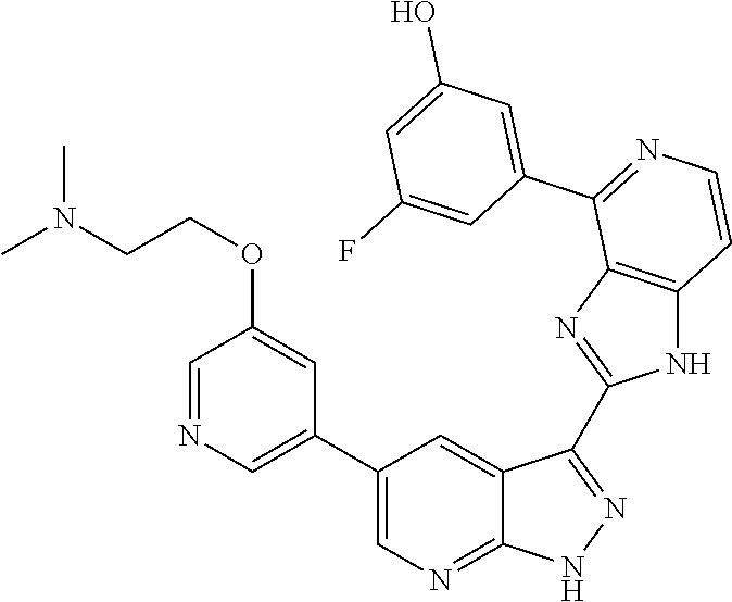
C1=NC=C(C2=CN=C3C(=C2)C(C2=NC4=C(N2)C=CN=C4C2=CC(O)=CC(F)=C2)=NN3)C=C1OCCN(C)C
